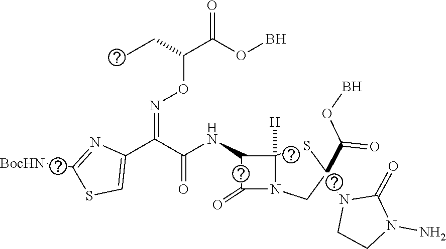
C1(C(C(NC2C(=O)N3C2([H])SC(N2CCN(N)C2=O)(C(=O)OB)C3)=O)=NOC(C(=O)OB)CC)=CSC([BocHN])=N1
